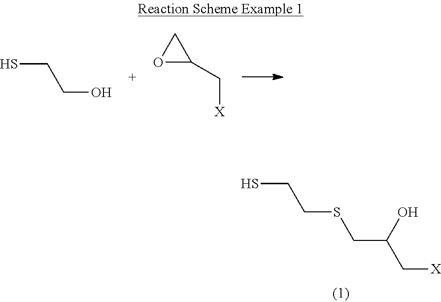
SCCSCC(C[X])O.SCCO.O1C(C[X])C1
